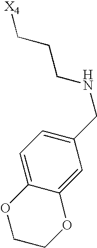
[X4]CCCNCC1=CC=C2C(=C1)OCCO2
